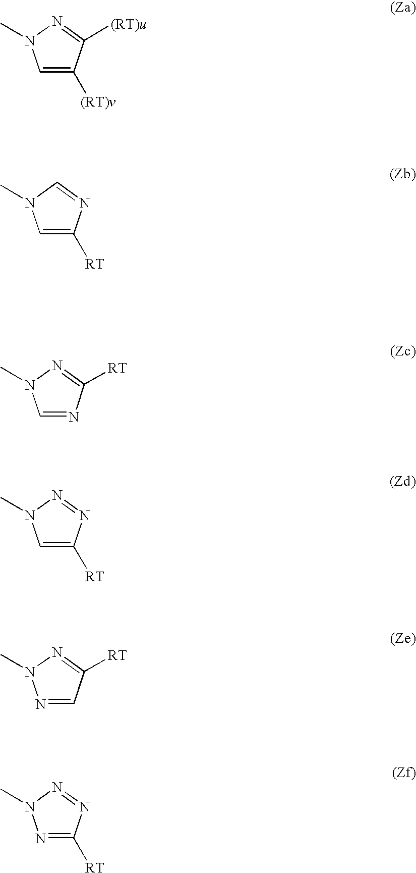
C1=C([(RT)v])C([(RT)u])=NN1C.C1=C([RT])N=CN1C.C1=NC([RT])=NN1C.C1=C([RT])N=NN1C.N1=CC([RT])=NN1C.N1=C([RT])N=NN1C
